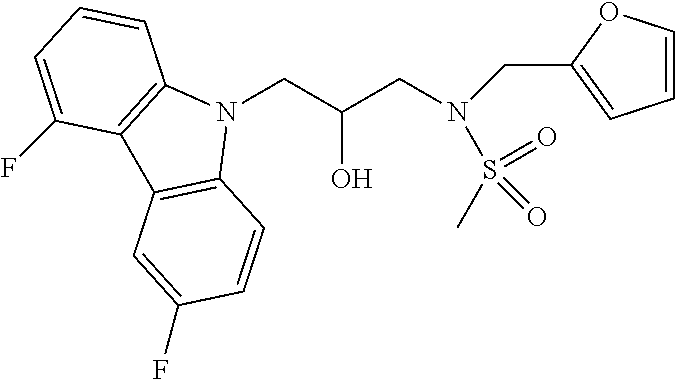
N1(CC(CN(CC2=CC=CO2)S(C)(=O)=O)O)C2=C(C3=C1C=CC(F)=C3)C(F)=CC=C2
